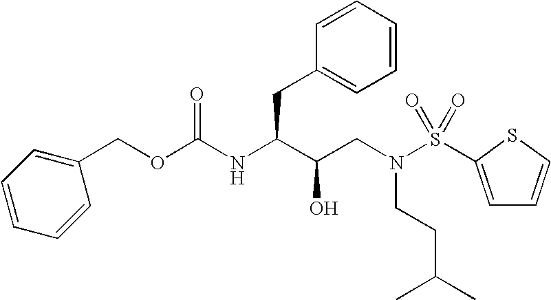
O(C(NC(CC1=CC=CC=C1)C(CN(S(=O)(=O)C1=CC=CS1)CCC(C)C)O)=O)CC1=CC=CC=C1
